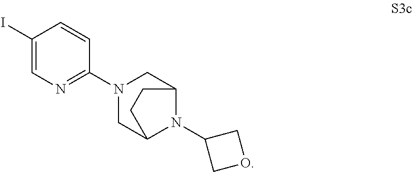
C1(I)=CN=C(N2CC3N(C4COC4)C(C2)CC3)C=C1
